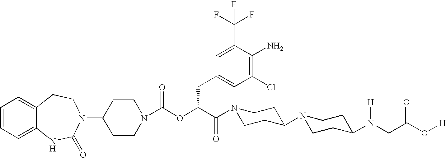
C1(N2C(=O)NC3=CC=CC=C3CC2)CCN(C(OC(C(=O)N2CCC(N3CCC(N(CC(O[H])=O)[H])CC3)CC2)CC2=CC(Cl)=C(N)C(C(F)(F)F)=C2)=O)CC1
